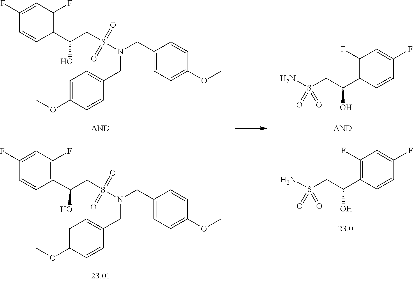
S(N)(=O)(=O)CC(C1=C(F)C=C(F)C=C1)O.S(N)(=O)(=O)CC(C1=C(F)C=C(F)C=C1)O.C(C1=C(F)C=C(F)C=C1)(CS(N(CC1=CC=C(OC)C=C1)CC1=CC=C(OC)C=C1)(=O)=O)O.C(C1=C(F)C=C(F)C=C1)(CS(N(CC1=CC=C(OC)C=C1)CC1=CC=C(OC)C=C1)(=O)=O)O
